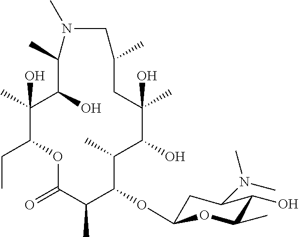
N1(C)CC(C)CC(C)(O)C(O)C(C)C(OC2CC(N(C)C)C(O)C(C)O2)C(C)C(=O)OC(CC)C(C)(O)C(O)C1C
